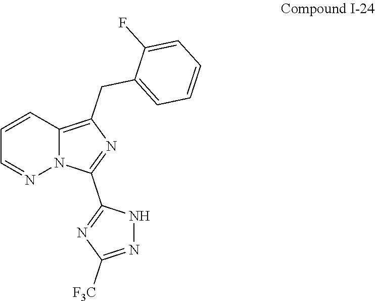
C1=CC2=C(CC3=CC=CC=C3F)N=C(C3=NC([F3C])=NN3)N2N=C1
